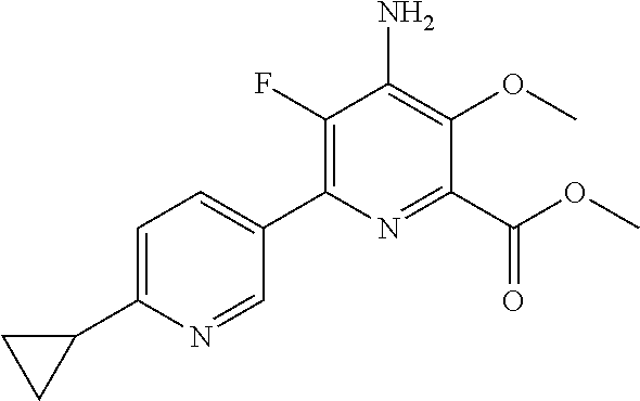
C1(C(OC)=O)=NC(C2=CC=C(C3CC3)N=C2)=C(F)C(N)=C1OC
